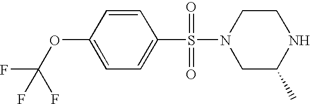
C1=CC(OC(F)(F)F)=CC=C1S(=O)(N1CC(C)NCC1)=O
